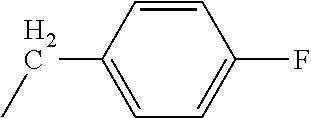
C1=CC(CC)=CC=C1F
